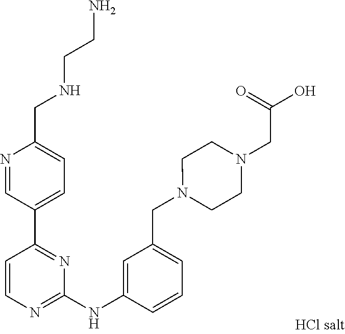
C1=CN=C(NC2=CC(CN3CCN(CC(O)=O)CC3)=CC=C2)N=C1C1=CC=C(CNCCN)N=C1
